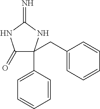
C1(=O)C(C2=CC=CC=C2)(CC2=CC=CC=C2)NC(=N)N1
